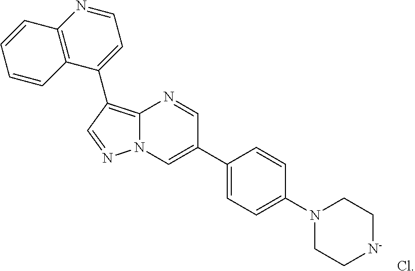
C12=C(C3=CC=NC4=C3C=CC=C4)C=NN1C=C(C1=CC=C(N3CC[N-]CC3)C=C1)C=N2.Cl
